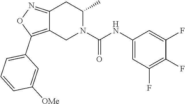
C12=C(C3=CC=CC([OMe])=C3)ON=C1CC(C)N(C(NC1=CC(F)=C(F)C(F)=C1)=O)C2
